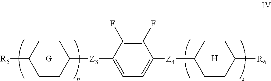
[G].[R5]C1CCC([Z3]C2=CC=C([Z4]C3CCC([R6])CC3)C(F)=C2F)CC1.[H]
